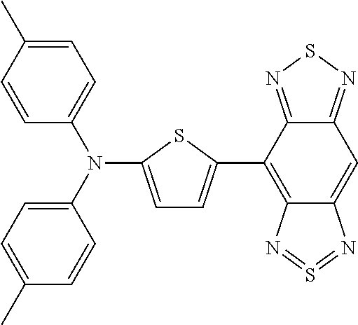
C1=C(N(C2=CC=C(C)C=C2)C2=CC=C(C)C=C2)SC(C2=C3C(=CC4=NSN=C24)N=S=N3)=C1
